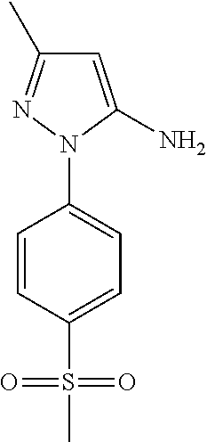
C1=CC(S(C)(=O)=O)=CC=C1N1C(N)=CC(C)=N1
